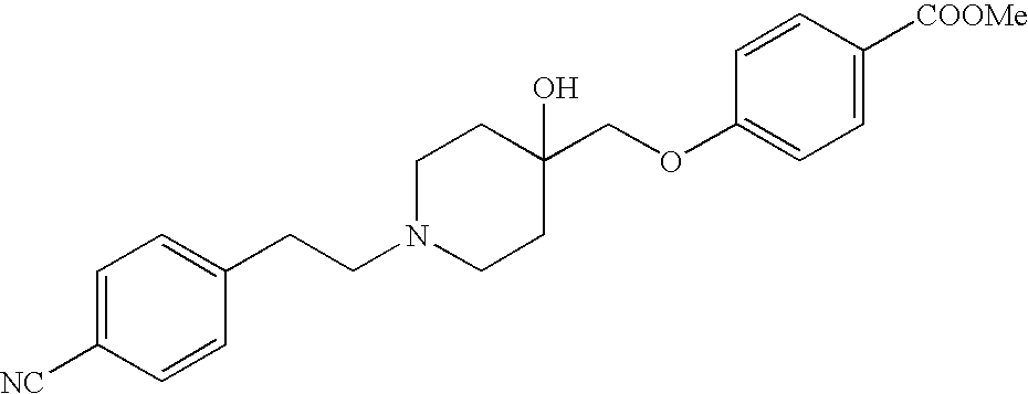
C1=C([NC])C=CC(CCN2CCC(COC3=CC=C([COOMe])C=C3)(O)CC2)=C1
